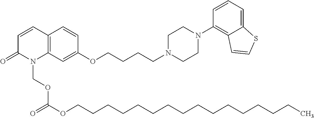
C1=CC2=C(N(COC(OCCCCCCCCCCCCCCCC)=O)C1=O)C=C(OCCCCN1CCN(C3=C4C(=CC=C3)SC=C4)CC1)C=C2
